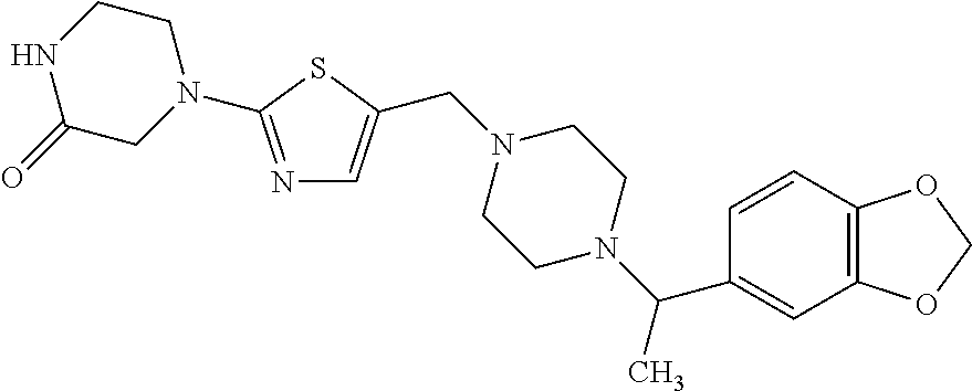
N1=C(N2CCNC(=O)C2)SC(CN2CCN(C(C)C3=CC4=C(OCO4)C=C3)CC2)=C1
